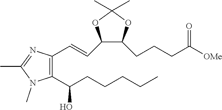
C1(C(CCCCC)O)=C(C=CC2C(CCCC([OMe])=O)OC(C)(C)O2)N=C(C)N1C
